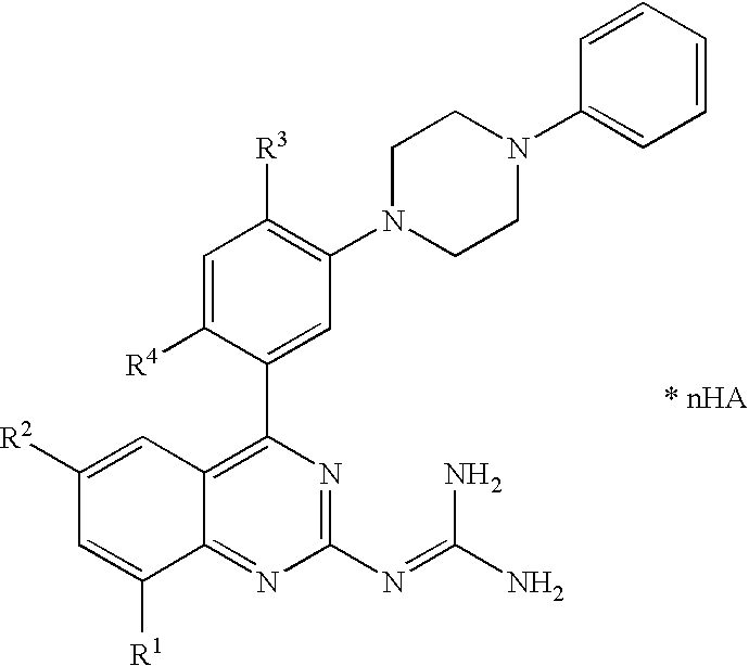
C1=C([R4])C(C2=C3C(=NC(N=C(N)N)=N2)C([R1])=CC([R2])=C3)=CC(N2CCN(C3=CC=CC=C3)CC2)=C1[R3]
